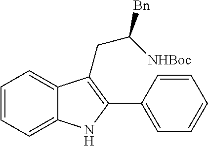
C1=CC=C2C(=C1)C(CC([Bn])[NHBoc])=C(C1=CC=CC=C1)N2
